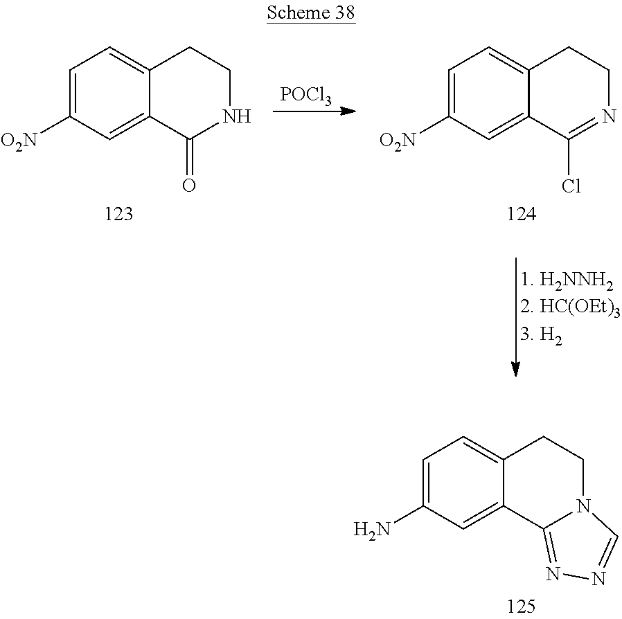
C1=C([O2N])C=C2C(=C1)CCNC2=O.C1=C([O2N])C=C2C(=C1)CCN=C2Cl.[POCl3].C1=C(N)C=C2C(=C1)CCN1C2=NN=C1
